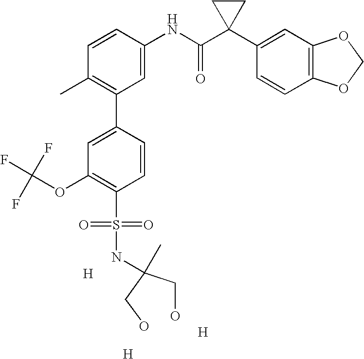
[H].C1=CC(NC(C2(C3=CC4=C(C=C3)OCO4)CC2)=O)=CC(C2=CC(OC(F)(F)F)=C(S(=O)(=O)NC(CO)(CO)C)C=C2)=C1C.[H].[H]
